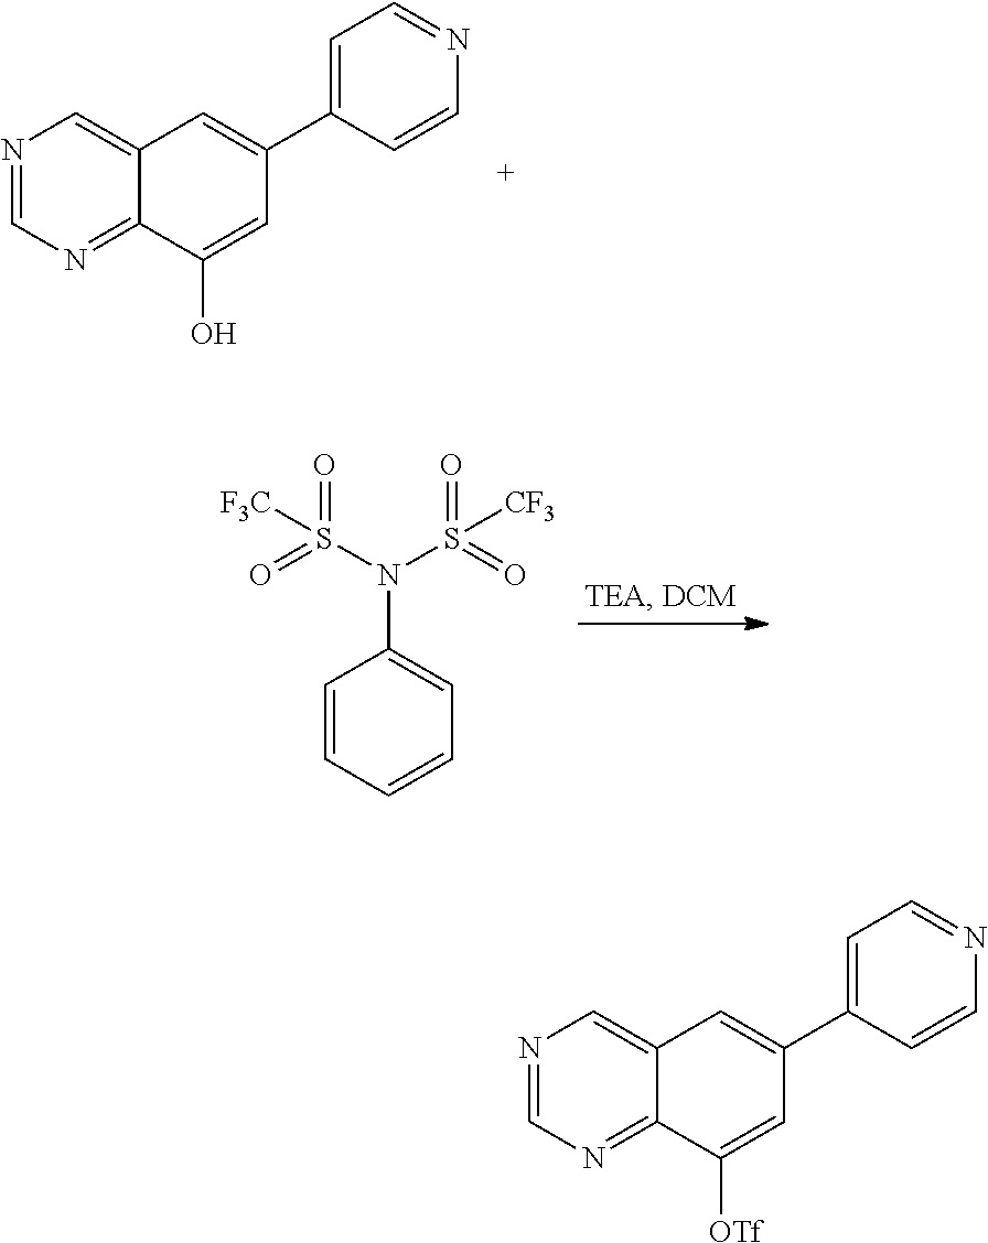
C1=CC=CC=C1N(S(=O)(=O)[CF3])S(=O)(=O)[F3C].N1=CN=C2C(=C1)C=C(C1=CC=NC=C1)C=C2O.N1=CN=C2C(=C1)C=C(C1=CC=NC=C1)C=C2[OTf]
